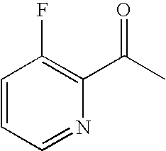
C1=CC=NC(C(C)=O)=C1F
